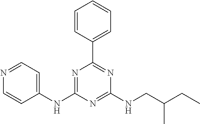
N1=C(NC2=CC=NC=C2)N=C(NCC(CC)C)N=C1C1=CC=CC=C1
